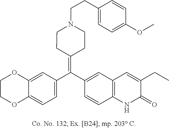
C1OC2=CC(C(C3=CC4=C(C=C3)NC(=O)C(CC)=C4)=C3CCN(CCC4=CC=C(OC)C=C4)CC3)=CC=C2OC1
